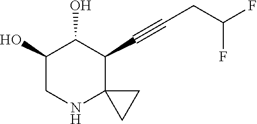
C1(O)CNC2(C(C#CCC(F)F)C1O)CC2
